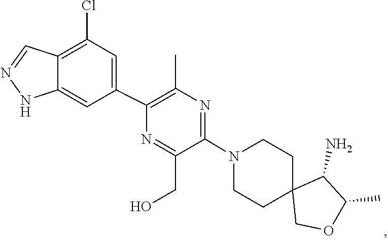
C1CN(C2=NC(C)=C(C3=CC(Cl)=C4C(=C3)NN=C4)N=C2CO)CCC12COC(C)C2N
